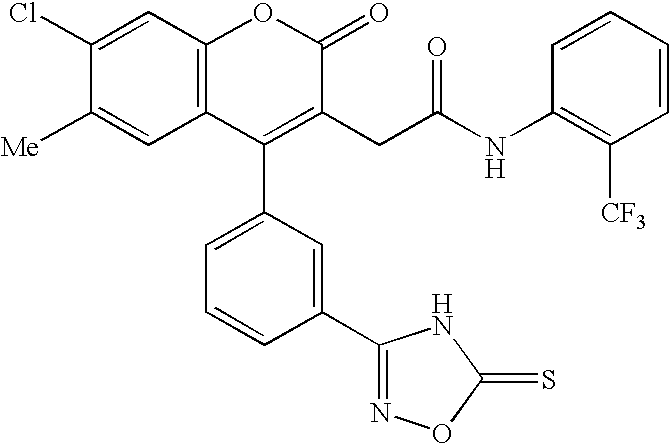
C12=C(C=C(Cl)C([Me])=C1)OC(=O)C(CC(NC1=C([CF3])C=CC=C1)=O)=C2C1=CC=CC(C2=NOC(=S)N2)=C1
